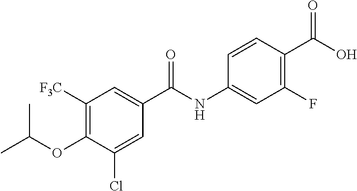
C1([F3C])=C(OC(C)C)C(Cl)=CC(C(NC2=CC(F)=C(C(O)=O)C=C2)=O)=C1
